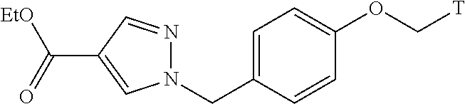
N1(CC2=CC=C(OC[T])C=C2)N=CC(C(=O)[EtO])=C1
